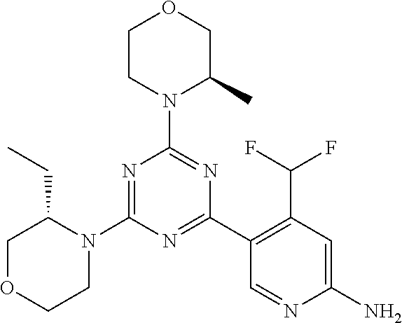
N1=C(N2C(CC)COCC2)N=C(C2=C(C(F)F)C=C(N)N=C2)N=C1N1C(C)COCC1
